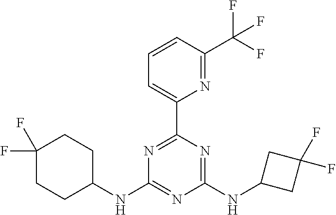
C1(NC2CCC(F)(F)CC2)=NC(NC2CC(F)(F)C2)=NC(C2=CC=CC(C(F)(F)F)=N2)=N1
